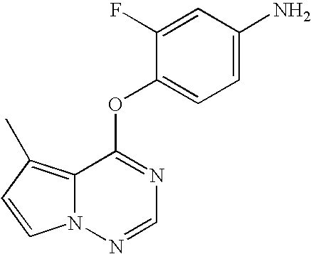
C1=C(F)C(OC2=NC=NN3C2=C(C)C=C3)=CC=C1N
